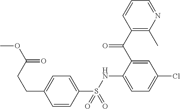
C1(C(C2=CC(Cl)=CC=C2NS(C2=CC=C(CCC(OC)=O)C=C2)(=O)=O)=O)=C(C)N=CC=C1
